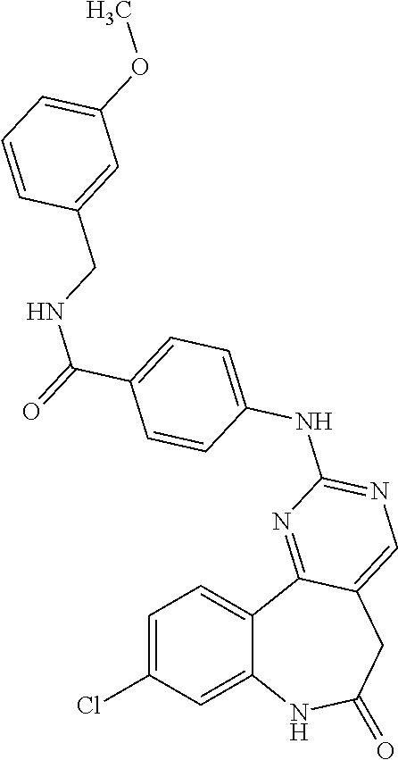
C1=C(Cl)C=C2C(=C1)C1=NC(NC3=CC=C(C(=O)NCC4=CC(OC)=CC=C4)C=C3)=NC=C1CC(=O)N2
